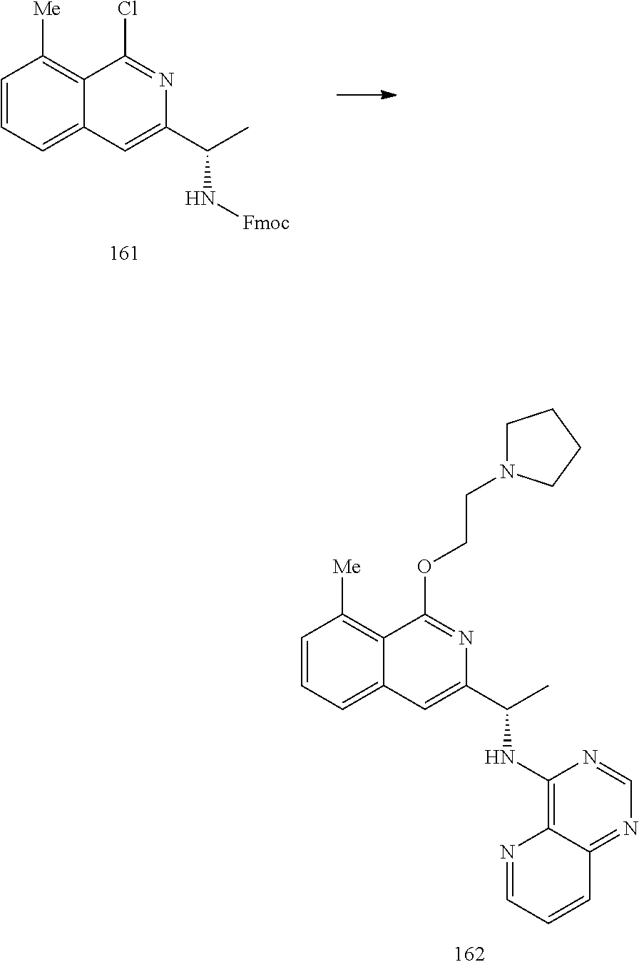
C1=CC=C2C(=C1[Me])C(Cl)=NC(C(C)N[Fmoc])=C2.C1=CC=C2C(=C1[Me])C(OCCN1CCCC1)=NC(C(C)NC1=C3C(=NC=N1)C=CC=N3)=C2
